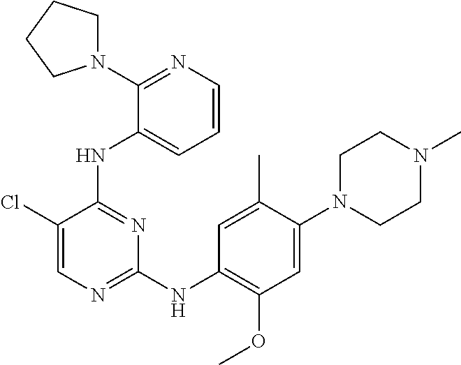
C1N(C2=CC(OC)=C(NC3=NC=C(Cl)C(NC4=CC=CN=C4N4CCCC4)=N3)C=C2C)CCN(C)C1
